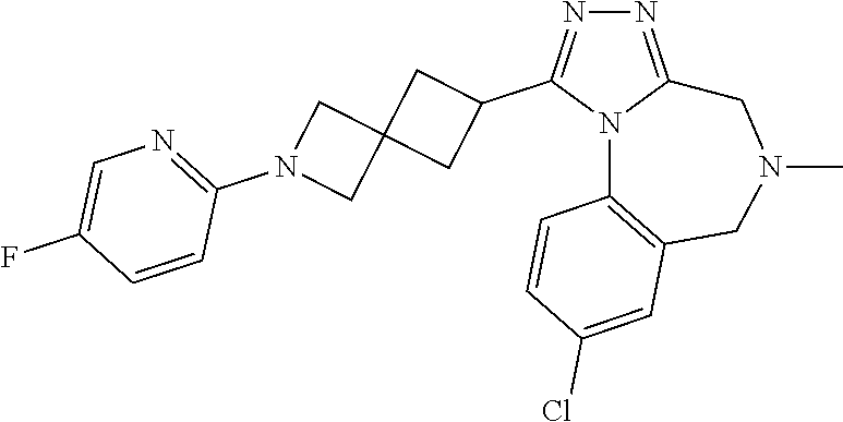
N1=C2N(C(C3CC4(C3)CN(C3=NC=C(F)C=C3)C4)=N1)C1=C(CN(C)C2)C=C(Cl)C=C1
